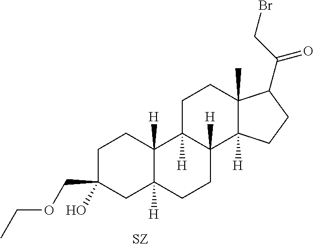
[SZ].C1CC2([H])C([H])(CC1(COCC)O)CCC1([H])C2([H])CCC2(C)C1([H])CCC2C(CBr)=O
